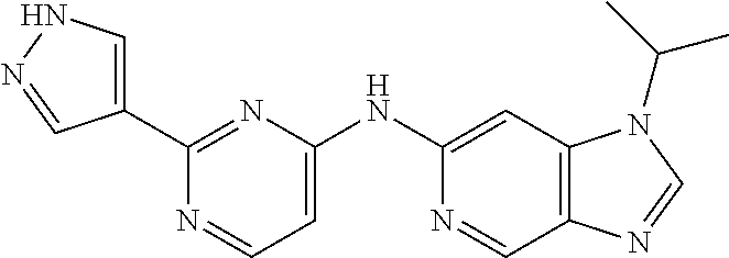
C1(C2=CNN=C2)=NC(NC2=CC3=C(C=N2)N=CN3C(C)C)=CC=N1
